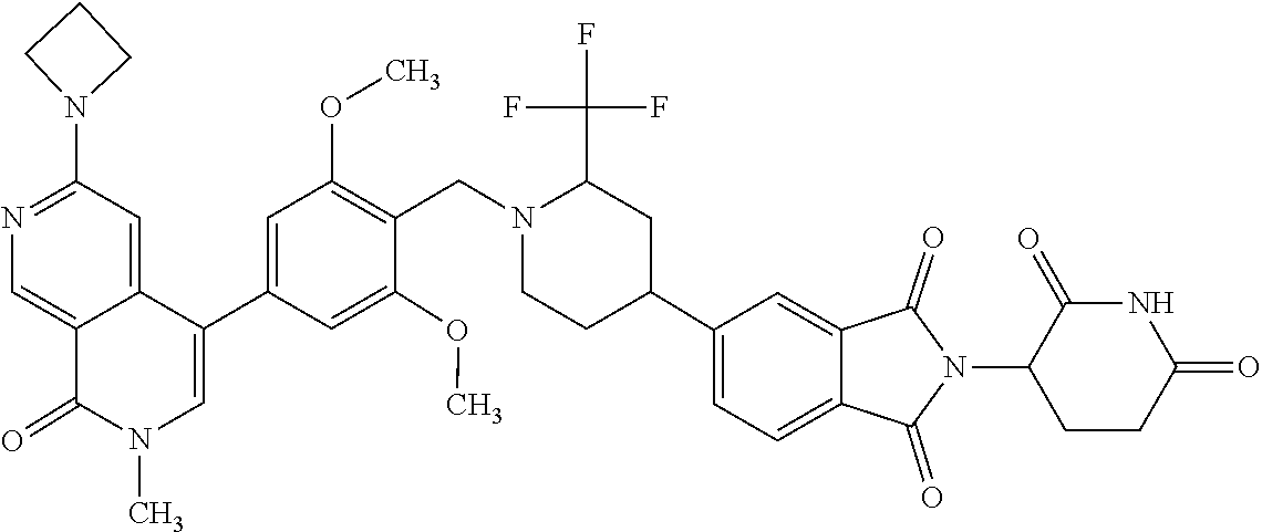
N1(C)C(=O)C2=CN=C(N3CCC3)C=C2C(C2=CC(OC)=C(CN3CCC(C4=CC=C5C(=O)N(C6CCC(=O)NC6=O)C(=O)C5=C4)CC3C(F)(F)F)C(OC)=C2)=C1
